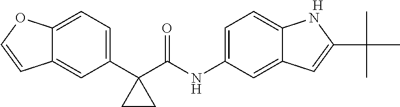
C12=CC=C(C3(C(NC4=CC=C5C(=C4)C=C(C(C)(C)C)N5)=O)CC3)C=C1C=CO2.[H]
